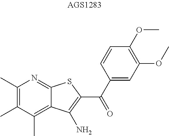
C1(C)=C(C)N=C2C(=C1C)C(N)=C(C(C1=CC(OC)=C(OC)C=C1)=O)S2
